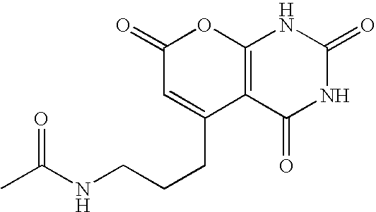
C1(=O)C=C(CCCNC(C)=O)C2=C(O1)NC(=O)NC2=O
